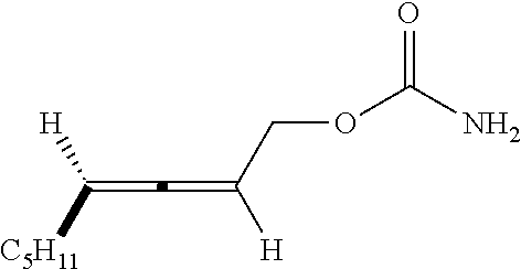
C([H])([C5H11])=C=C([H])COC(N)=O
